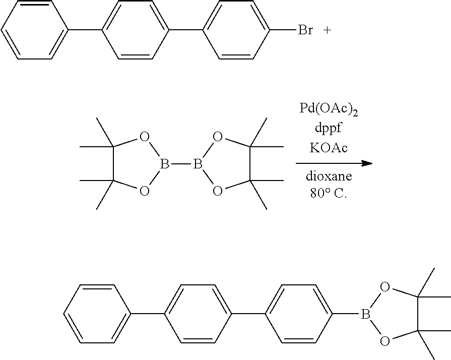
B1(B2OC(C)(C)C(C)(C)O2)OC(C)(C)C(C)(C)O1.C1=CC=CC=C1C1=CC=C(C2=CC=C(Br)C=C2)C=C1.C1=CC=CC=C1C1=CC=C(C2=CC=C(B3OC(C)(C)C(C)(C)O3)C=C2)C=C1
